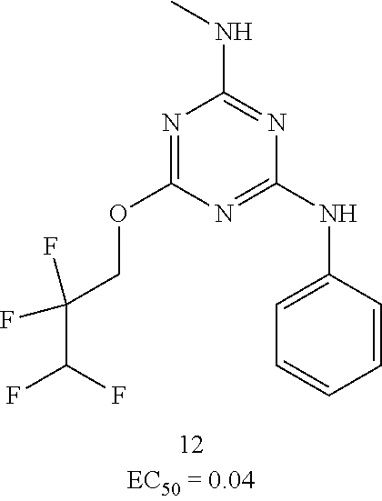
N1=C(NC2=CC=CC=C2)N=C(NC)N=C1OCC(C(F)F)(F)F
